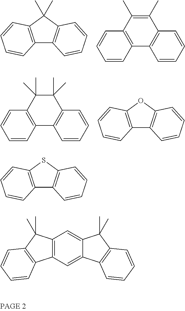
C12=C(C(C)(C)C3=C1C=CC=C3)C=CC=C2.C12=C(C=CC=C1)C1=C(C(C)=C2C)C=CC=C1.C12=C(OC3=C1C=CC=C3)C=CC=C2.C12=C(C=CC=C1)C1=C(C(C)(C)C2(C)C)C=CC=C1.C12=C(SC3=C1C=CC=C3)C=CC=C2.C12=C(C=C3C(=C1)C(C)(C)C1=C3C=CC=C1)C1=C(C2(C)C)C=CC=C1
